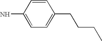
C1=CC(N)=CC=C1CCCC
